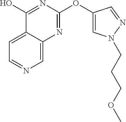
C1=NC=C2C(=C1)C(O)=NC(OC1=CN(CCCOC)N=C1)=N2
